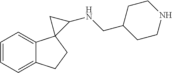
C1=CC=C2C(=C1)C1(CC2)C(NCC2CCNCC2)C1
